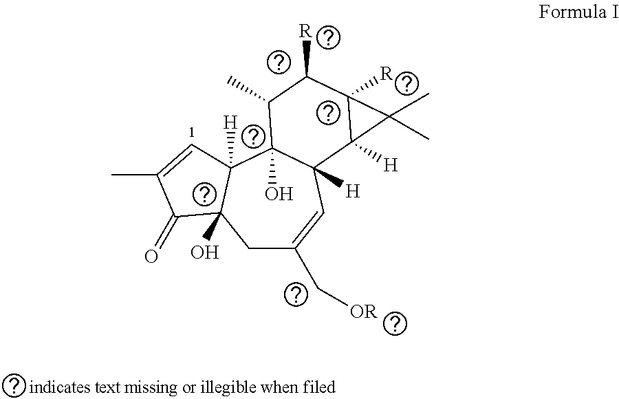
C1C(C[OR])=CC2([H])C(O)(C3([H])C1(O)C(=O)C(C)=C3)C(C)C([R])C1([R])C2([H])C1(C)C
